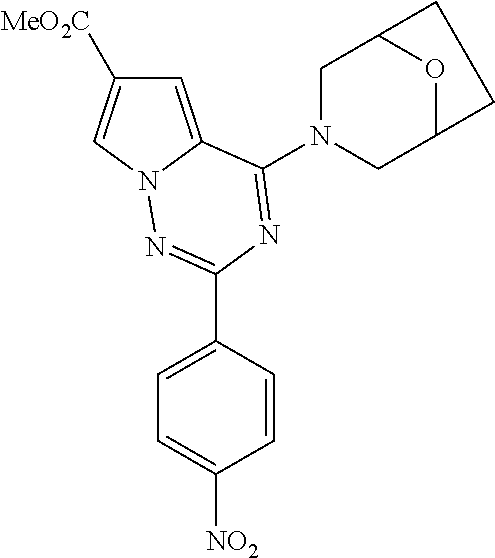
C1=C2N(C=C1[MeO2C])N=C(C1=CC=C([NO2])C=C1)N=C2N1CC2OC(C1)CC2
